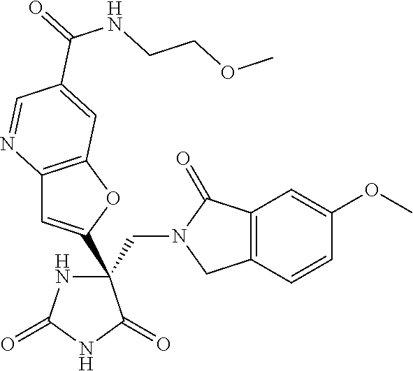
C(C1(C2=CC3=C(O2)C=C(C(=O)NCCOC)C=N3)NC(=O)NC1=O)N1CC2=C(C1=O)C=C(OC)C=C2
